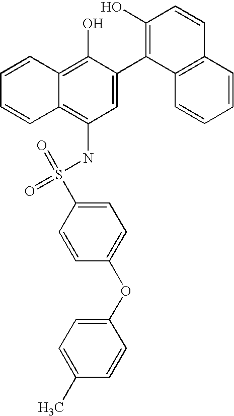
S(NC1=C2C(=C(O)C(C3=C(O)C=CC4=C3C=CC=C4)=C1)C=CC=C2)(=O)(C1=CC=C(OC2=CC=C(C)C=C2)C=C1)=O
